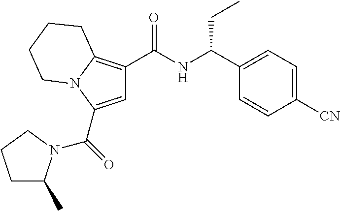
C1=C(C(=O)N2C(C)CCC2)N2C(=C1C(NC(C1=CC=C([CN])C=C1)CC)=O)CCCC2
